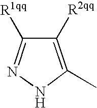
C1([R1qq])=NNC(C)=C1[R2qq]
